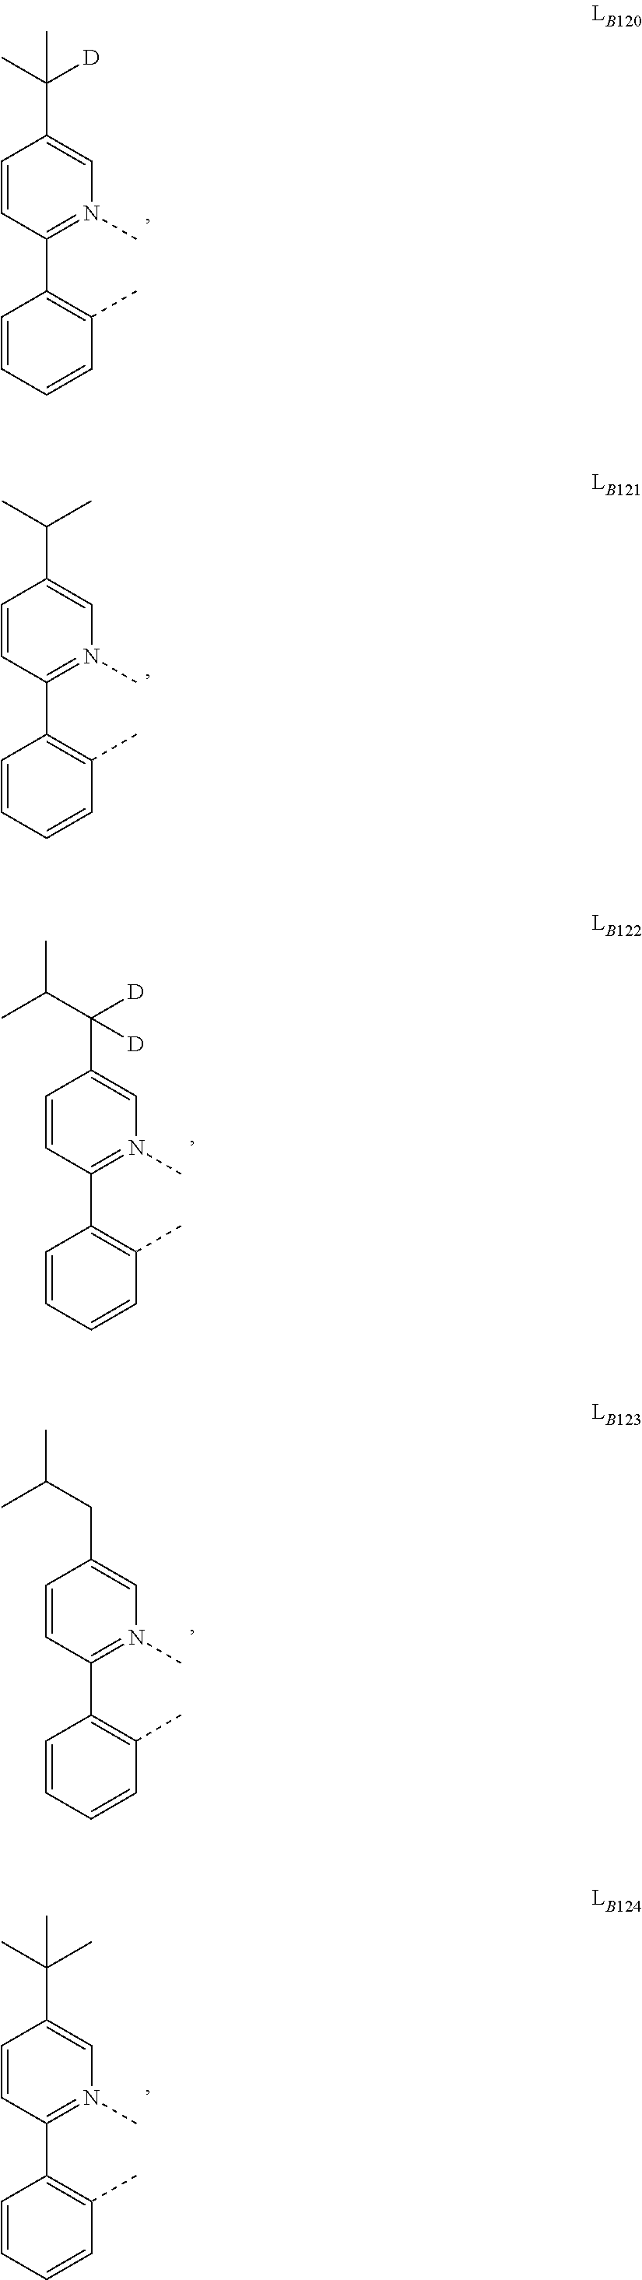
C1=CC=CC(C)=C1C1=N(C)C=C(C([D])(C)C)C=C1.C1=CC=CC(C)=C1C1=N(C)C=C(C(C)C)C=C1.C1=CC=CC(C)=C1C1=N(C)C=C(C([D])(C(C)C)[D])C=C1.C1=CC=CC(C)=C1C1=N(C)C=C(CC(C)C)C=C1.C1=CC=CC(C)=C1C1=N(C)C=C(C(C)(C)C)C=C1
